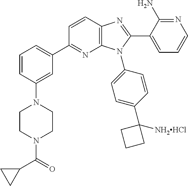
C1=CC(N2CCN(C(C3CC3)=O)CC2)=CC(C2=NC3=C(C=C2)N=C(C2=CC=CN=C2N)N3C2=CC=C(C3([NH2HCl])CCC3)C=C2)=C1
